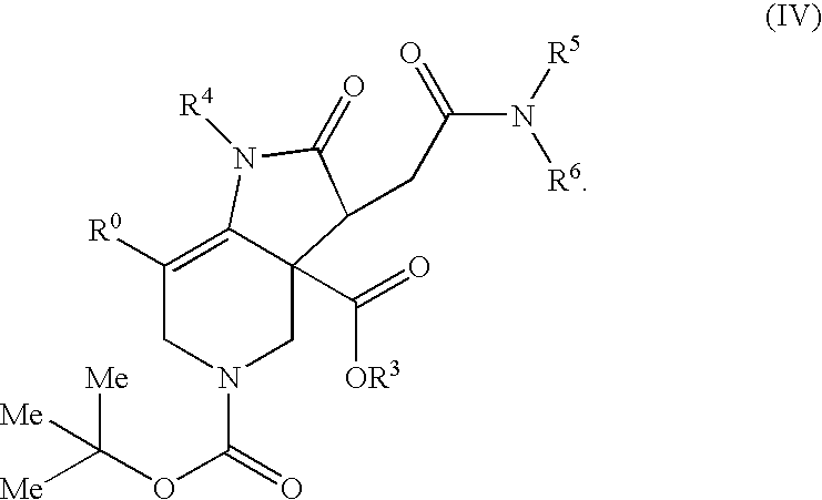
[R4]N1C2=C([R0])CN(C(=O)OC([Me])([Me])[Me])CC2(C(=O)[OR3])C(CC(=O)N([R6])[R5])C1=O
